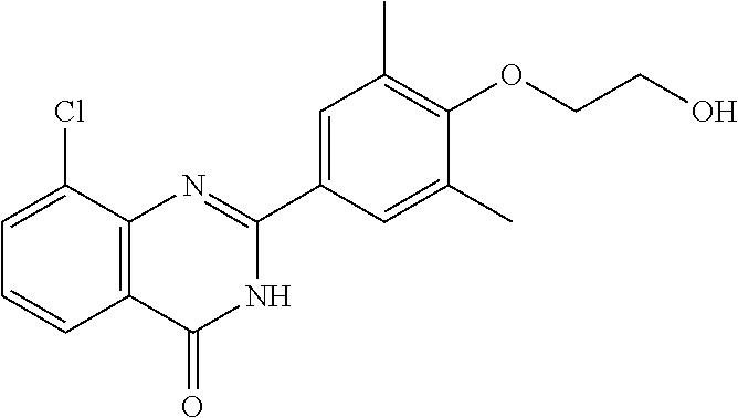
C1=CC2=C(C(Cl)=C1)N=C(C1=CC(C)=C(OCCO)C(C)=C1)NC2=O
